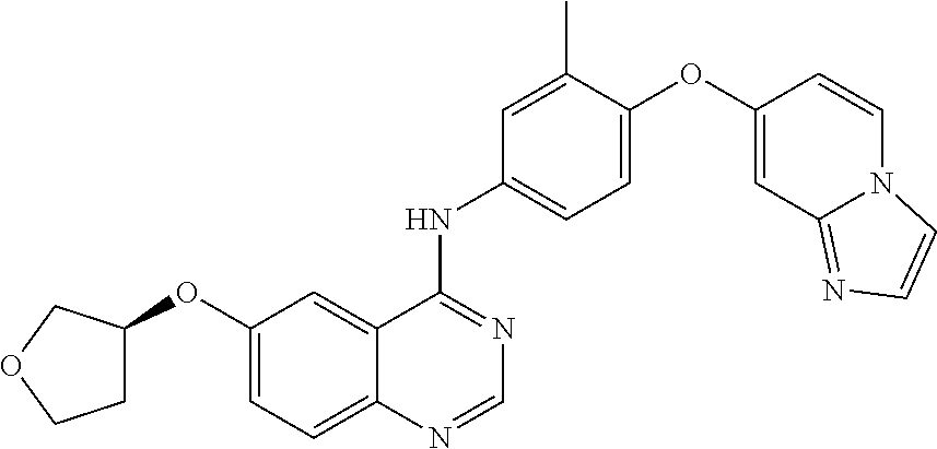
C1=C(OC2=CC3=NC=CN3C=C2)C(C)=CC(NC2=NC=NC3=CC=C(OC4CCOC4)C=C23)=C1
